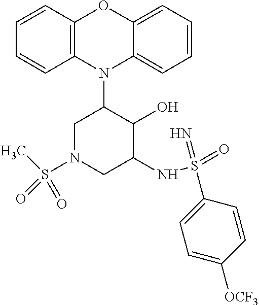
N1(C2CN(S(=O)(C)=O)CC(NS(=O)(=N)C3=CC=C([OCF3])C=C3)C2O)C2=C(C=CC=C2)OC2=CC=CC=C12
